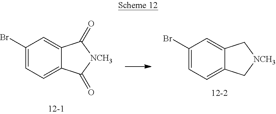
C1(Br)=CC=C2C(=C1)C[NCH3]C2.C1(Br)=CC=C2C(=C1)C(=O)[NCH3]C2=O
